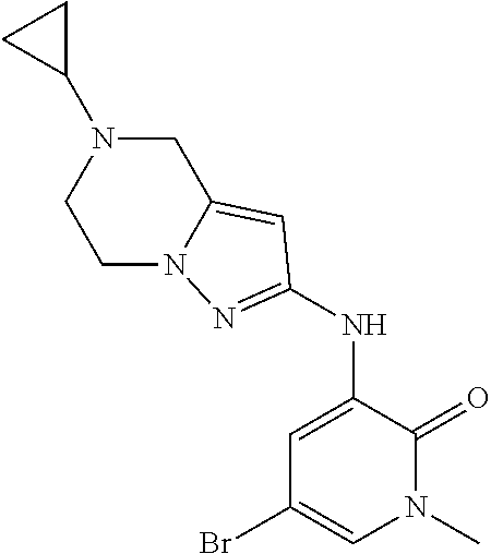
C1N2C(=CC(NC3=CC(Br)=CN(C)C3=O)=N2)CN(C2CC2)C1
